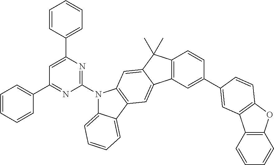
C1=CC=CC(C2=NC(N3C4=CC=CC=C4C4=C3C=C3C(=C4)C4=C(C3(C)C)C=CC(C3=CC5=C(OC6=C5C=CC=C6)C=C3)=C4)=NC(C3=CC=CC=C3)=C2)=C1
